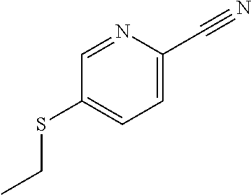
C1=NC(C#N)=CC=C1SCC
